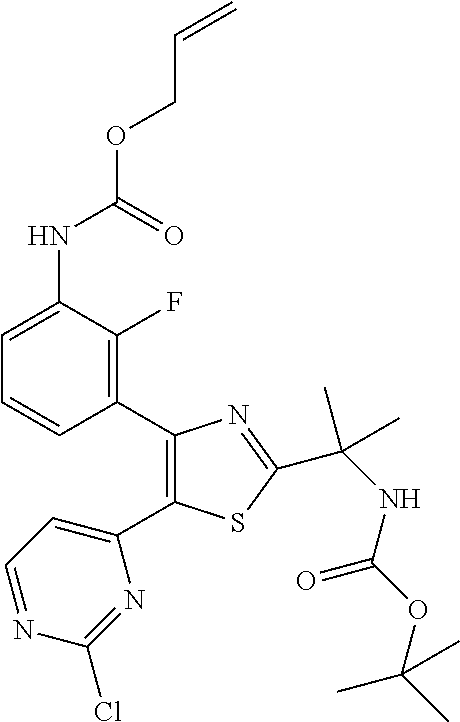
N(C1=CC=CC(C2=C(C3=CC=NC(Cl)=N3)SC(C(C)(C)NC(=O)OC(C)(C)C)=N2)=C1F)C(=O)OCC=C
